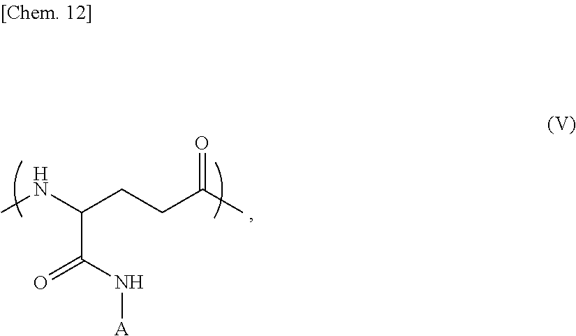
C(C(NC)CCC(C)=O)(N[A])=O
